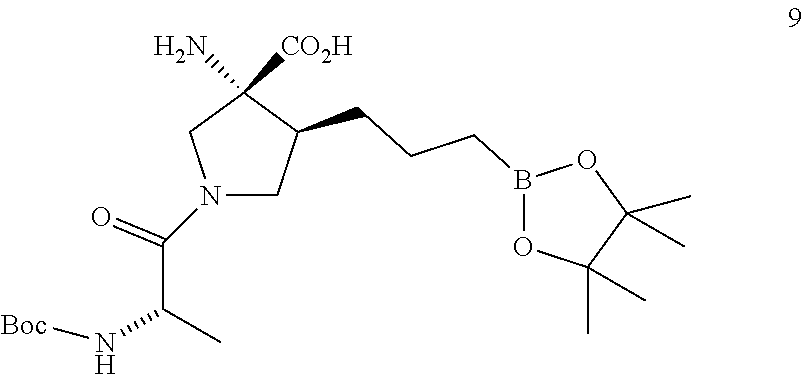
C1C(CCCB2OC(C)(C)C(C)(C)O2)C([CO2H])(N)CN1C(C(C)N[Boc])=O
